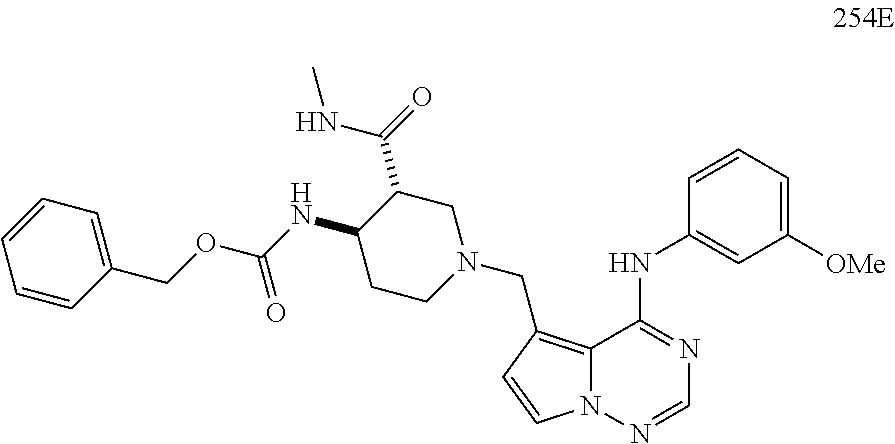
N12C(=C(CN3CCC(NC(OCC4=CC=CC=C4)=O)C(C(=O)NC)C3)C=C1)C(NC1=CC([OMe])=CC=C1)=NC=N2
